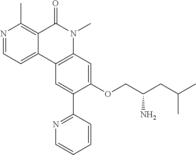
N1=CC=C2C(=C1C)C(=O)N(C)C1=C2C=C(C2=NC=CC=C2)C(OCC(CC(C)C)N)=C1
